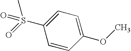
CS(=O)(C1=CC=C(OC)C=C1)=O
